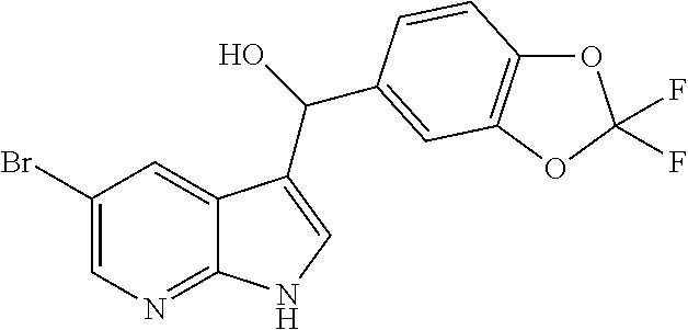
C1(Br)=CN=C2C(=C1)C(C(O)C1=CC3=C(OC(F)(F)O3)C=C1)=CN2
